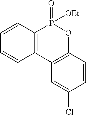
C1=CC2=C(C=C1)C1=C(OP2(=O)[OEt])C=CC(Cl)=C1
